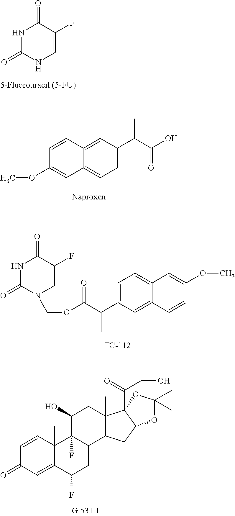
N1C(=O)NC=C(F)C1=O.C1=C2C(=CC=C1C(C(O)=O)C)C=C(OC)C=C2.N1C(=O)N(COC(C(C)C2=CC=C3C(=C2)C=CC(OC)=C3)=O)CC(F)C1=O.C1=CC2(C)C(=CC1=O)C(F)CC1C2(F)C(O)CC2(C)C1CC1C2(C(=O)CO)OC(C)(C)O1
